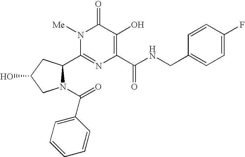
N1(C(=O)C2=CC=CC=C2)C(C2=NC(C(NCC3=CC=C(F)C=C3)=O)=C(O)C(=O)N2[Me])CC(O)C1
